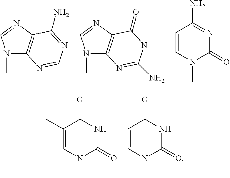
C1(C)=CN(C)C(=O)NC1O.C1=CN(C)C(=O)NC1O.N1(C)C2=C(N=C1)C(N)=NC=N2.N1(C)C2=C(N=C1)C(=O)NC(N)=N2.C1=CN(C)C(=O)N=C1N
